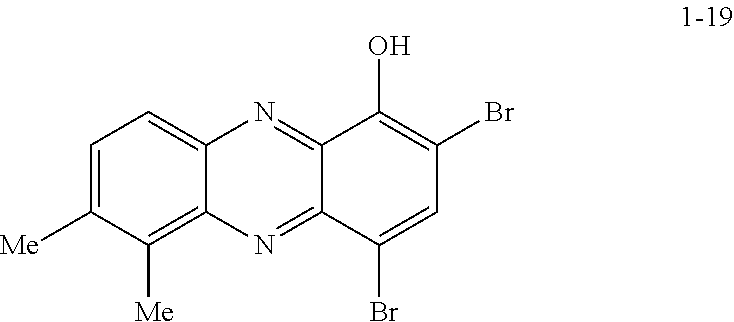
C12=CC=C([Me])C([Me])=C1N=C1C(=N2)C(O)=C(Br)C=C1Br
